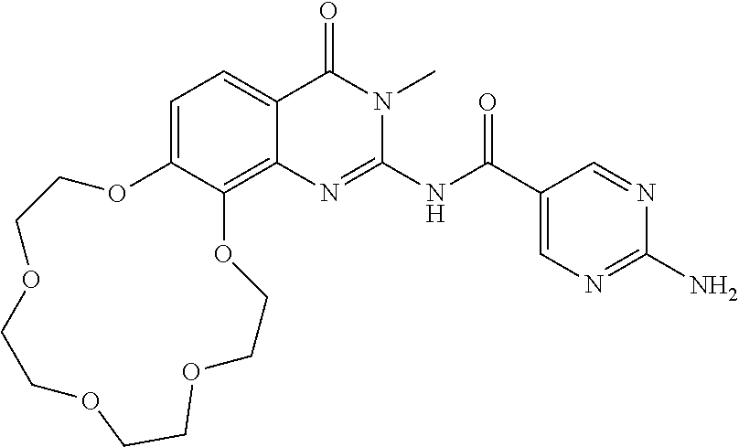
C1=C2C(=C3C(=C1)C(=O)N(C)C(NC(=O)C1=CN=C(N)N=C1)=N3)OCCOCCOCCOCCO2
